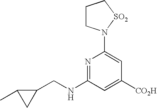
N1=C(NCC2C(C)C2)C=C([CO2H])C=C1N1CCC[SO2]1
